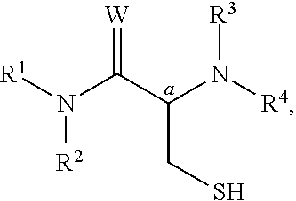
N([R2])(C(C(CS)N([R4])[R3])=[W])[R1]
